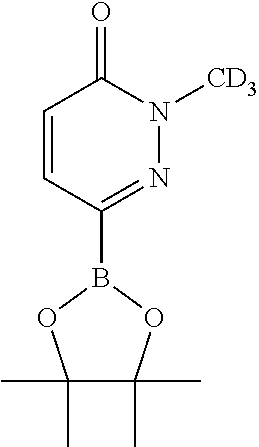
C1=CC(B2OC(C)(C)C(C)(C)O2)=NN([CD3])C1=O
